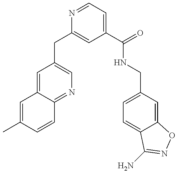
C1(CC2=CC(C(=O)NCC3=CC=C4C(=C3)ON=C4N)=CC=N2)=CN=C2C(=C1)C=C(C)C=C2
